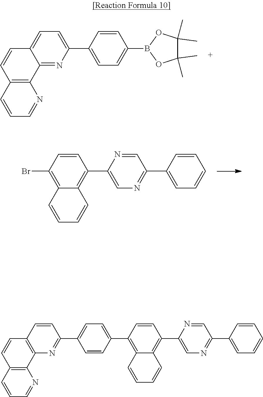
C12=NC(C3=CC=C(B4OC(C)(C)C(C)(C)O4)C=C3)=CC=C1C=CC1=C2N=CC=C1.C1=CC(C2=CN=C(C3=CC=CC=C3)C=N2)=C2C(=C1Br)C=CC=C2.C12=C(C=CC(C3=CC=C(C4=C5C(=C(C6=CN=C(C7=CC=CC=C7)C=N6)C=C4)C=CC=C5)C=C3)=N1)C=CC1=C2N=CC=C1
